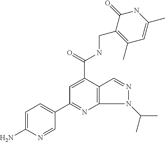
C1=C(N)N=CC(C2=NC3=C(C(C(NCC4=C(C)C=C(C)NC4=O)=O)=C2)C=NN3C(C)C)=C1
